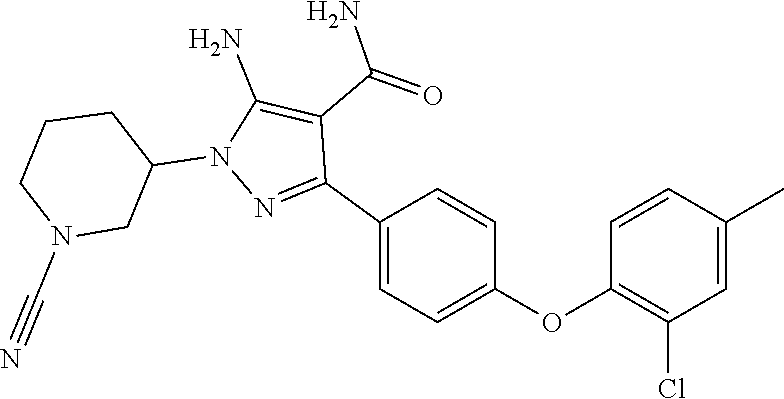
C1N(C#N)CC(N2C(N)=C(C(=O)N)C(C3=CC=C(OC4=C(Cl)C=C(C)C=C4)C=C3)=N2)CC1
